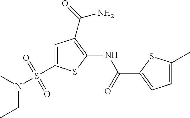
C1=C(S(N(C)CC)(=O)=O)SC(NC(=O)C2=CC=C(C)S2)=C1C(=O)N
